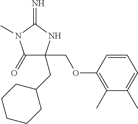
C1(=O)C(CC2CCCCC2)(COC2=C(C)C(C)=CC=C2)NC(=N)N1C
